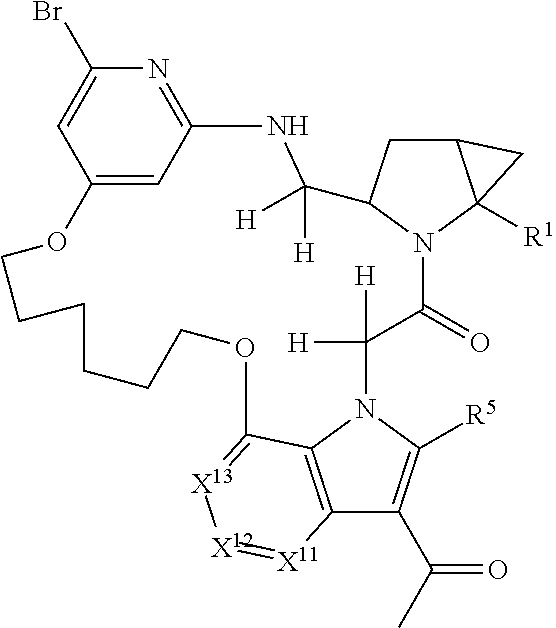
C12=C3N(C([R5])=C1C(C)=O)C([H])([H])C(=O)N1C(CC4C1([R1])C4)C([H])([H])NC1=NC(Br)=CC(=C1)OCCCCCCOC3=[X13][X12]=[X11]2
